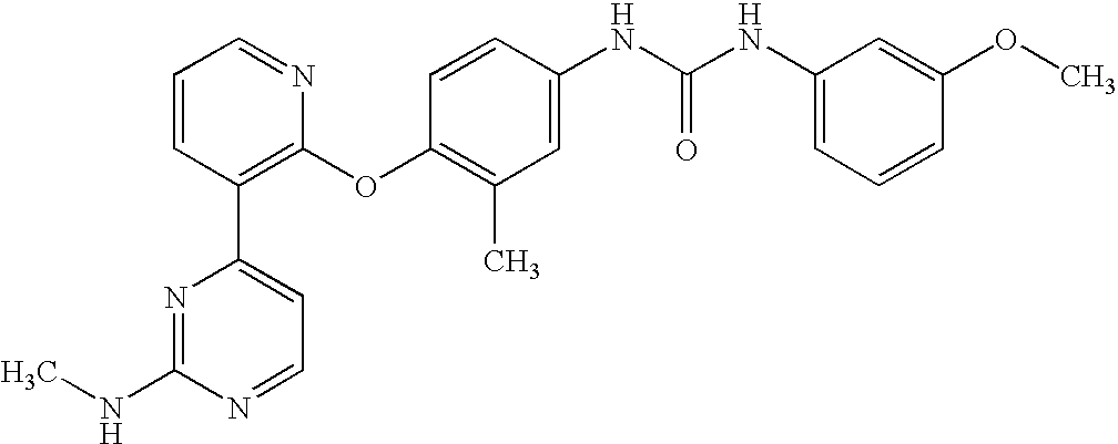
C1=CC(C2=CC=NC(NC)=N2)=C(OC2=C(C)C=C(NC(NC3=CC=CC(OC)=C3)=O)C=C2)N=C1
